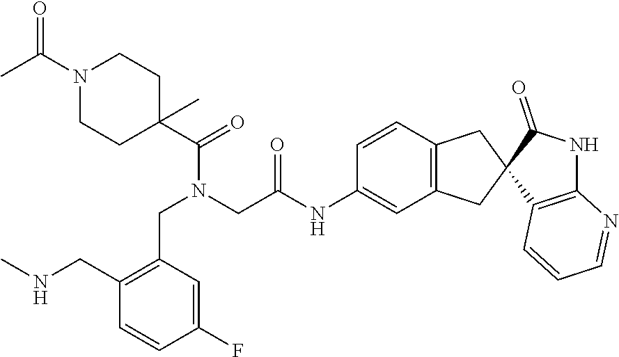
C1(F)=CC(CN(C(C2(C)CCN(C(=O)C)CC2)=O)CC(NC2=CC3=C(C=C2)CC2(C3)C3=C(NC2=O)N=CC=C3)=O)=C(CNC)C=C1
